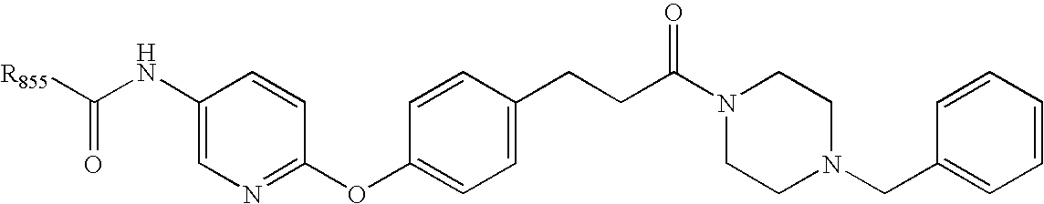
C1(NC([R855])=O)=CN=C(OC2=CC=C(CCC(=O)N3CCN(CC4=CC=CC=C4)CC3)C=C2)C=C1
